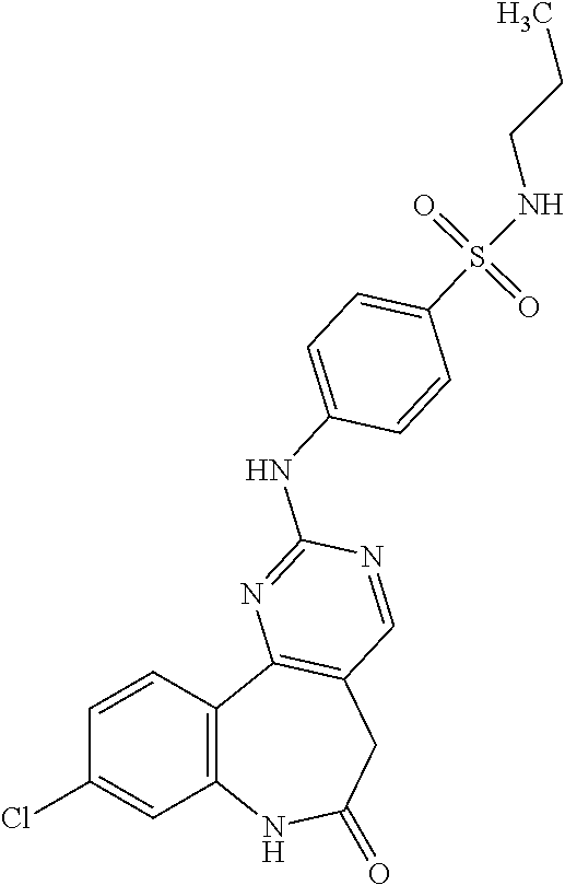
C1=CC2=C(C=C1Cl)NC(=O)CC1=C2N=C(NC2=CC=C(S(=O)(=O)NCCC)C=C2)N=C1
